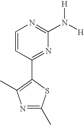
N1=C(C)SC(C2=NC(N([H])[H])=NC=C2)=C1C
